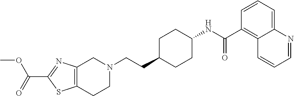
C1(C(OC)=O)=NC2=C(S1)CCN(CCC1CCC(NC(C3=C4C(=CC=C3)N=CC=C4)=O)CC1)C2
